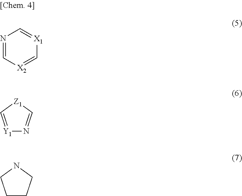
N1=C[X2]=C[X1]=C1.[Y1]1=C[Z1]C=N1.C1CCNC1
